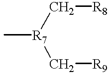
C[R7](C[R8])C[R9]
